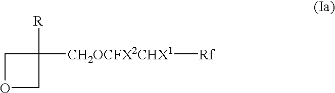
C1OCC1([CH2OCFX2CHX1][Rf])[R]
